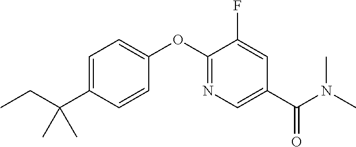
C1=C(C(CC)(C)C)C=CC(OC2=NC=C(C(N(C)C)=O)C=C2F)=C1
